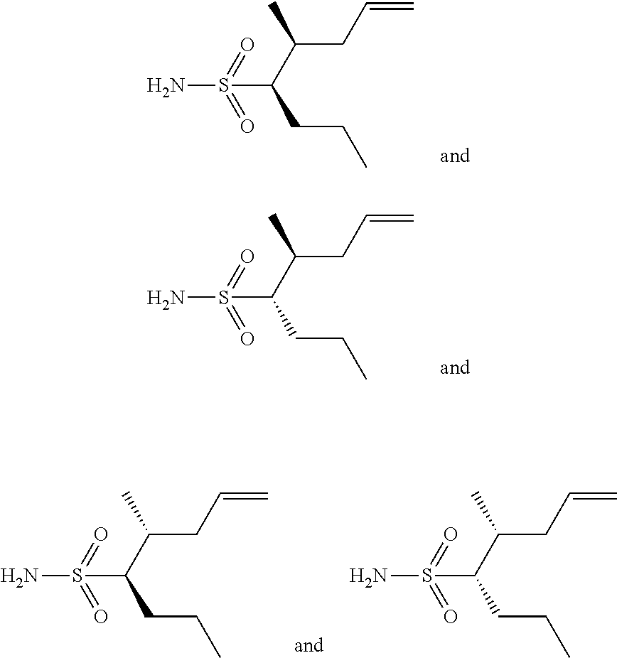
NS(=O)(=O)C(C(C)CC=C)CCC.NS(=O)(=O)C(C(C)CC=C)CCC.NS(=O)(=O)C(C(C)CC=C)CCC.NS(=O)(=O)C(C(C)CC=C)CCC
